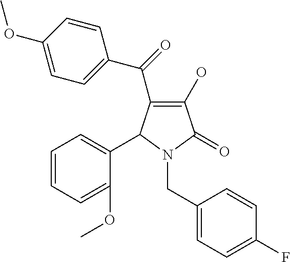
C1(O)=C(C(C2=CC=C(OC)C=C2)=O)C(C2=CC=CC=C2OC)N(CC2=CC=C(F)C=C2)C1=O
